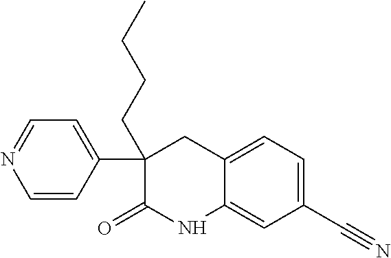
C1(C#N)=CC=C2C(=C1)NC(=O)C(C1=CC=NC=C1)(CCCC)C2
